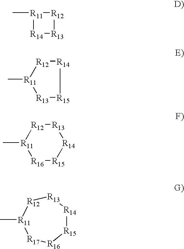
[R11]1(C)[R14][R13][R12]1.[R12]1[R11](C)[R16][R15][R14][R13]1.[R13]1[R15][R14][R12][R11]1C.[R15]1[R14][R13][R12][R11](C)[R17][R16]1
